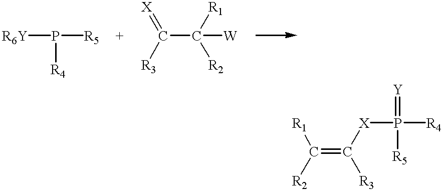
[R6Y]P([R5])[R4].C(C([W])([R1])[R2])([R3])=[X].C(=C([R3])[X]P([R4])(=[Y])[R5])([R2])[R1]
